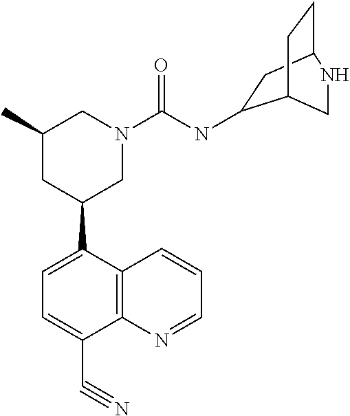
C1(C)CC(C2=CC=C(C#N)C3=C2C=CC=N3)CN(C(NC2CC3CCC2CN3)=O)C1
